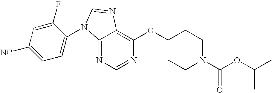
C12=NC=NC(OC3CCN(C(OC(C)C)=O)CC3)=C1N=CN2C1=CC=C([NC])C=C1F
